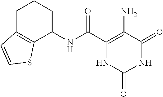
C1(NC(C2=C(N)C(=O)NC(=O)N2)=O)CCCC2=C1SC=C2
